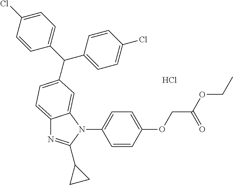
C12=CC=C(C(C3=CC=C(Cl)C=C3)C3=CC=C(Cl)C=C3)C=C1N(C1=CC=C(OCC(=O)OCC)C=C1)C(C1CC1)=N2.Cl
